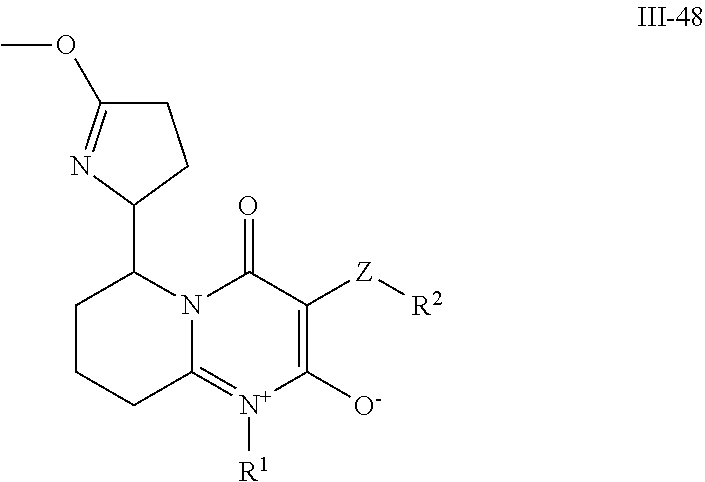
N12C(=[N+]([R1])C([O-])=C([Z][R2])C1=O)CCCC2C1N=C(OC)CC1
